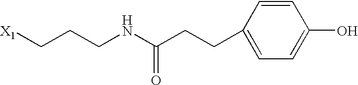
[X1]CCCNC(CCC1=CC=C(O)C=C1)=O
